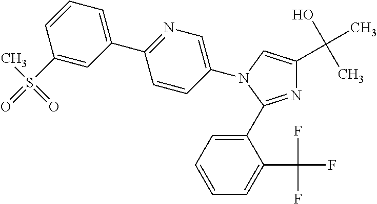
N1=C(C2=CC=CC=C2C(F)(F)F)N(C2=CN=C(C3=CC=CC(S(=O)(=O)C)=C3)C=C2)C=C1C(O)(C)C
